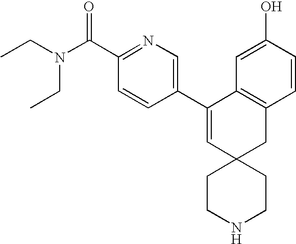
CCN(C(C1=NC=C(C2=CC3(CC4=C2C=C(O)C=C4)CCNCC3)C=C1)=O)CC
